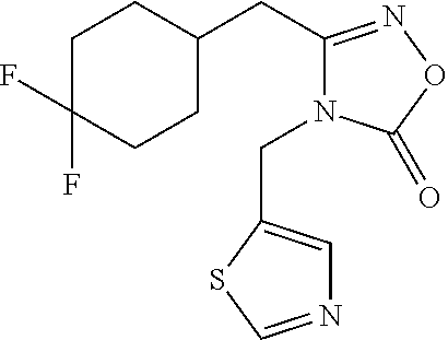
C1C(F)(F)CCC(CC2=NOC(=O)N2CC2=CN=CS2)C1
